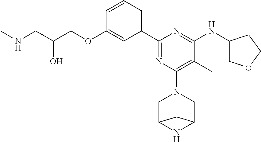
C1=CC=C(C2=NC(N3CC4NC(C3)C4)=C(C)C(NC3COCC3)=N2)C=C1OCC(CNC)O
